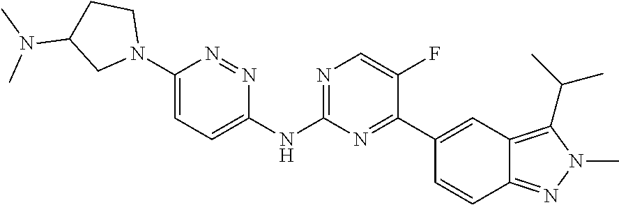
C1(N2CCC(N(C)C)C2)=CC=C(NC2=NC=C(F)C(C3=CC4=C(C(C)C)N(C)N=C4C=C3)=N2)N=N1
